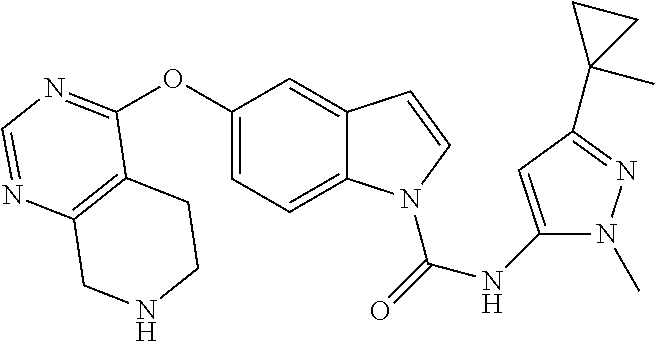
C12=C(C(OC3=CC=C4C(=C3)C=CN4C(=O)NC3=CC(C4(C)CC4)=NN3C)=NC=N1)CCNC2
